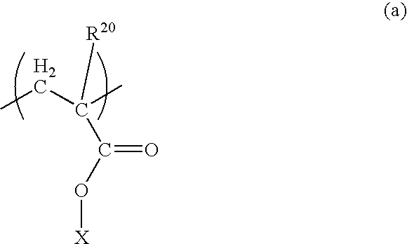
CCC(C)(C(O[X])=O)[R20]
